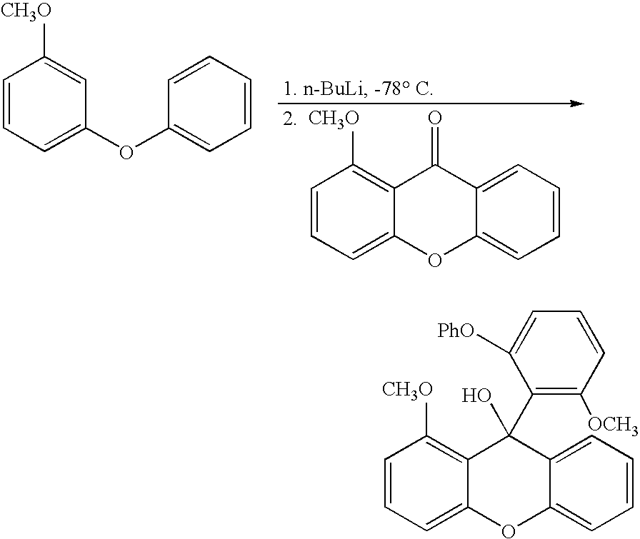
C1=CC=C(OC2=CC=CC=C2)C=C1[CH3O].C1=CC=C2C(=C1[CH3O])C(=O)C1=CC=CC=C1O2.C1=CC=C2C(=C1[CH3O])C(O)(C1=C([OCH3])C=CC=C1[PhO])C1=CC=CC=C1O2
